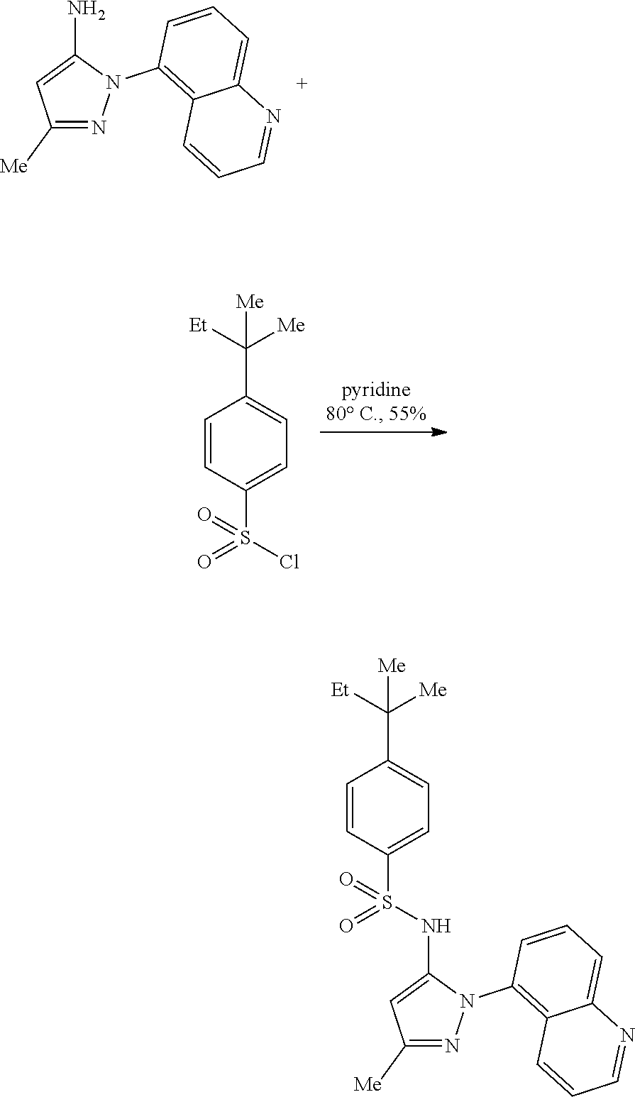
C1([Me])=NN(C2=C3C(=CC=C2)N=CC=C3)C(N)=C1.C1=CC(S(Cl)(=O)=O)=CC=C1C([Me])([Et])[Me].C1=CC(S(NC2=CC([Me])=NN2C2=C3C(=CC=C2)N=CC=C3)(=O)=O)=CC=C1C([Me])([Et])[Me]
